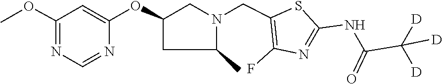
C1=C(OC2CC(C)N(CC3=C(F)N=C(NC(C([D])([D])[D])=O)S3)C2)N=CN=C1OC
